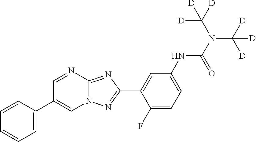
C1=C(C2=CN3C(=NC(C4=CC(NC(N(C([D])([D])[D])C([D])([D])[D])=O)=CC=C4F)=N3)N=C2)C=CC=C1
